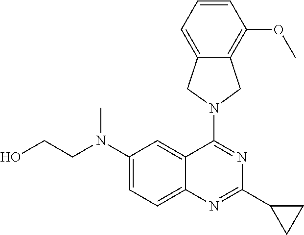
C1(N(CCO)C)=CC=C2C(=C1)C(N1CC3=C(OC)C=CC=C3C1)=NC(C1CC1)=N2
